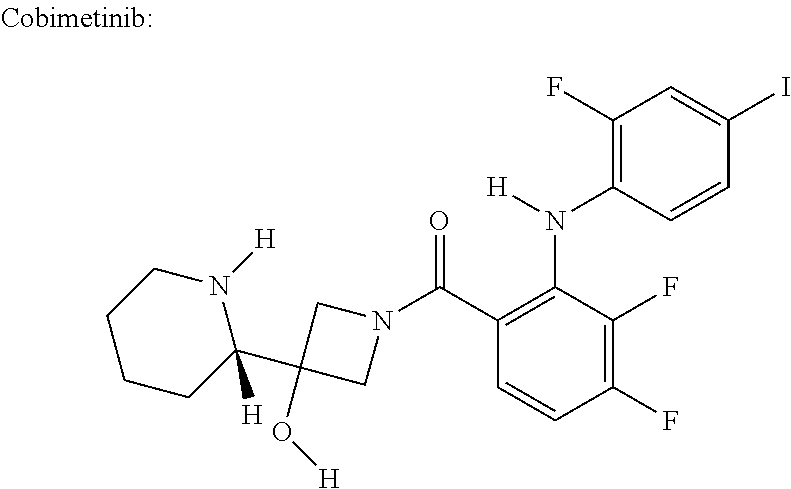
C1(F)=C(N([H])C2=C(C(N3CC(C4([H])N([H])CCCC4)(O[H])C3)=O)C=CC(F)=C2F)C=CC(I)=C1
